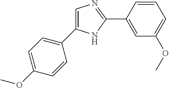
C1=CC(C2=NC=C(C3=CC=C(OC)C=C3)N2)=CC(OC)=C1
